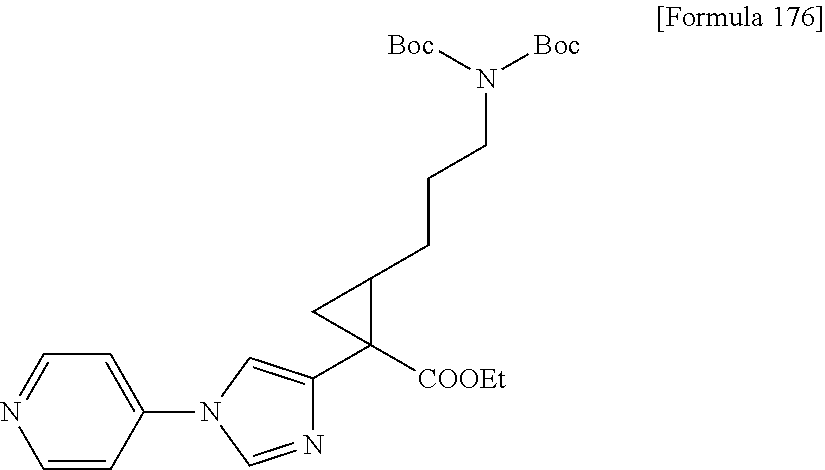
N1=CC=C(N2C=C(C3([COOEt])C(CCCN([Boc])[Boc])C3)N=C2)C=C1
